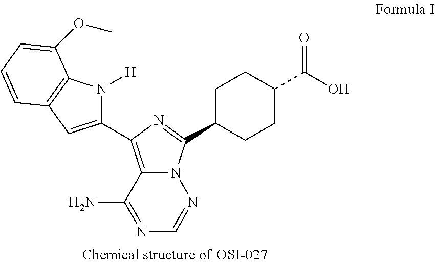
N12C(=C(C3=CC4=C(N3[H])C(OC)=CC=C4)N=C1C1CCC(C(O)=O)CC1)C(N)=NC=N2
